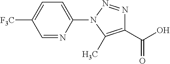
C1(C(O)=O)=C(C)N(C2=CC=C([F3C])C=N2)N=N1
